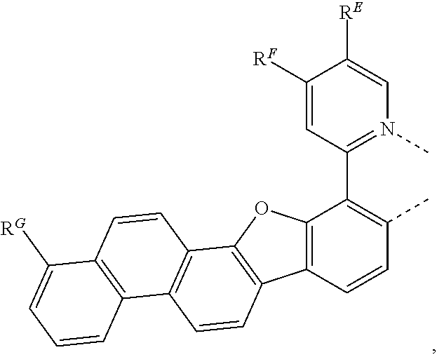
C12=C(C=CC(C)=C1C1=N(C)C=C([RE])C([RF])=C1)C1=C(O2)C2=C(C=C1)C1=C(C=C2)C([RG])=CC=C1
